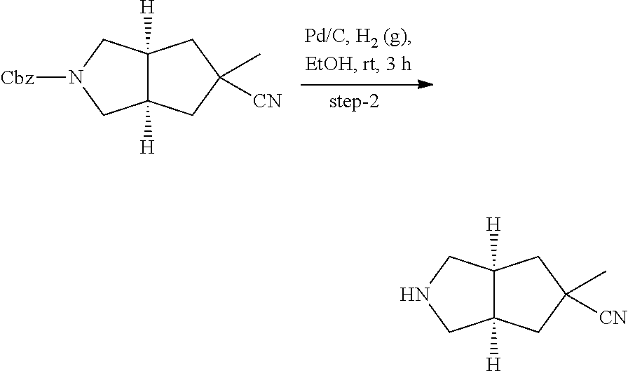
C12([H])C([H])(CC(C)([CN])C1)CN([Cbz])C2.C12([H])C([H])(CC(C)([CN])C1)CNC2
